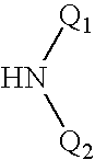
N([Q1])[Q2]
